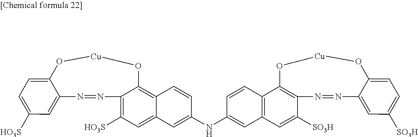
C12=C([HO3S])C=C3C(=C1O[Cu]OC1=CC=C([HO3S])C=C1N=N2)C=CC(NC1=CC2=C(C=C1)C1=C(C([SO3H])=C2)N=NC2=CC([SO3H])=CC=C2O[Cu]O1)=C3
